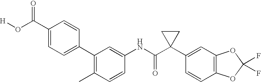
C1(C2=C(C)C=CC(NC(C3(C4=CC5=C(C=C4)OC(F)(F)O5)CC3)=O)=C2)=CC=C(C(=O)O[H])C=C1
